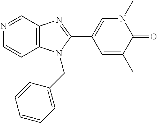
N1=CC2=C(C=C1)N(CC1=CC=CC=C1)C(C1=CN(C)C(=O)C(C)=C1)=N2
